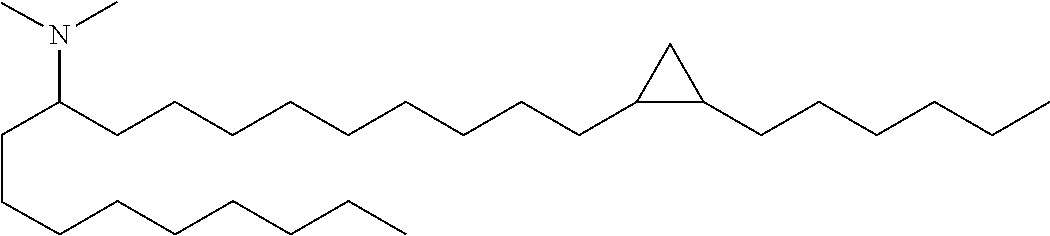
C(CCC(N(C)C)CCCCCCCCCC1C(CCCCCC)C1)CCCCCC
